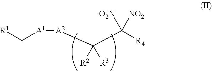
C([A1][A2]C(C([R4])([NO2])[O2N])([R2])[R3])[R1]
